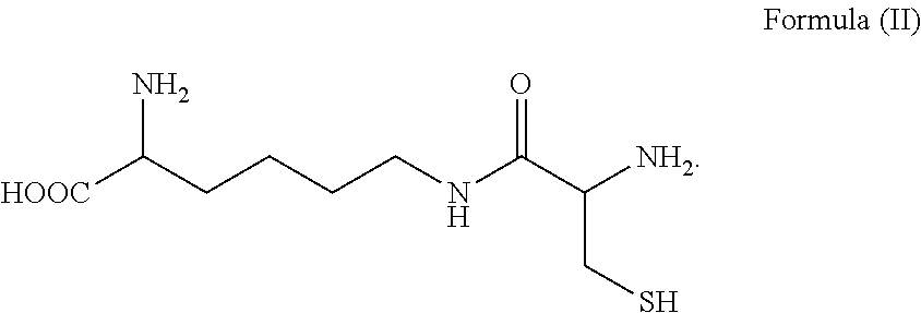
[HOOC]C(CCCCNC(C([NH2])CS)=O)N
